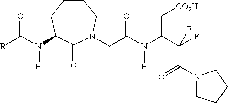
C1(=O)N(CC(N(C(C[CO2H])C(C(=O)N2CCCC2)(F)F)[H])=O)CC=CCC1N(C([R])=O)=[H]
